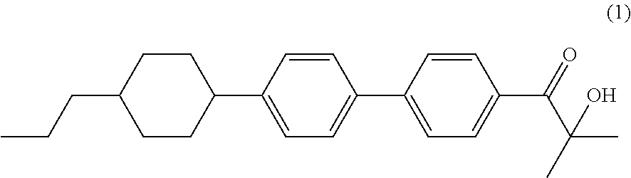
C1(C2=CC=C(C3=CC=C(C(=O)C(C)(C)O)C=C3)C=C2)CCC(CCC)CC1
